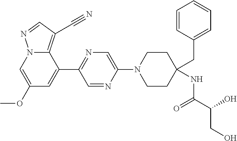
C1(OC)=CN2C(=C(C#N)C=N2)C(C2=NC=C(N3CCC(CC4=CC=CC=C4)(NC(C(O)CO)=O)CC3)N=C2)=C1
